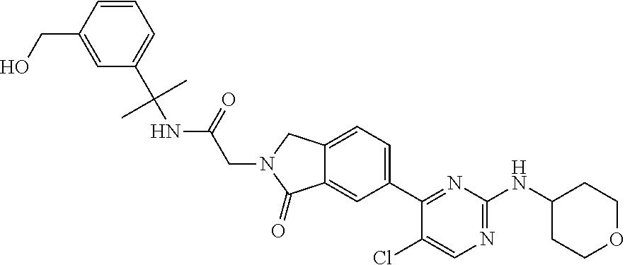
C1(Cl)=CN=C(NC2CCOCC2)N=C1C1=CC=C2C(=C1)C(=O)N(CC(=O)NC(C1=CC=CC(CO)=C1)(C)C)C2
